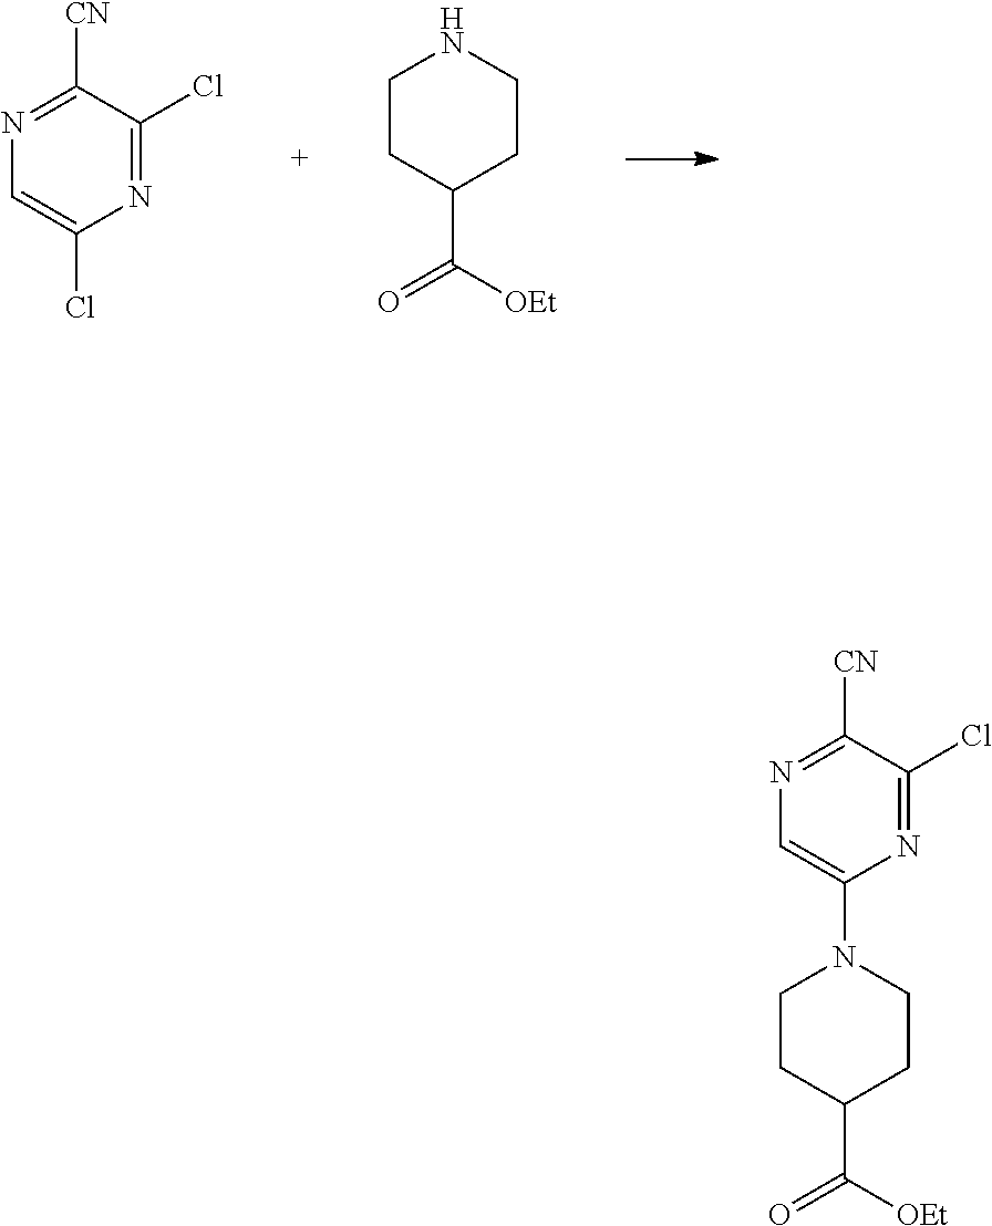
C1=C(Cl)N=C(Cl)C([CN])=N1.O=C(C1CCNCC1)[OEt].C1=C(N2CCC(C(=O)[OEt])CC2)N=C(Cl)C([CN])=N1
